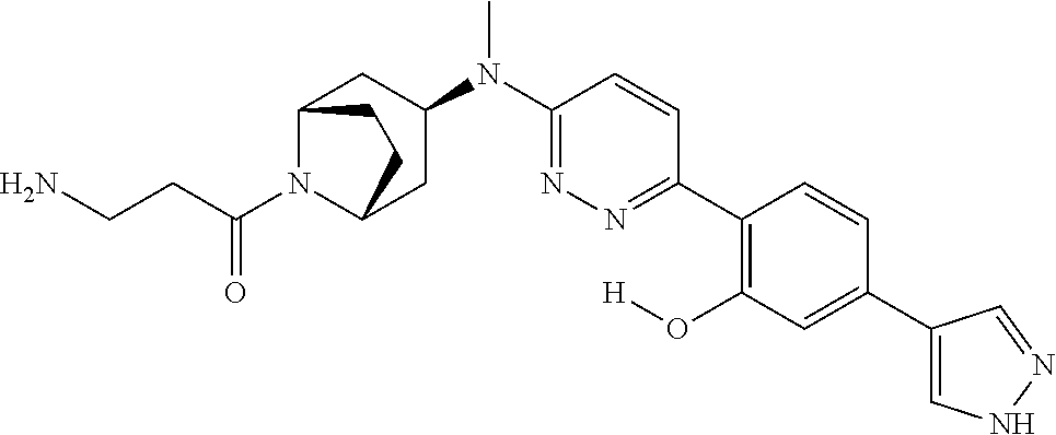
C12CC(N(C3=NN=C(C4=C(O[H])C=C(C5=CNN=C5)C=C4)C=C3)C)CC(N1C(CCN)=O)CC2
